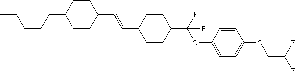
C1CC(C=CC2CCC(C(F)(OC3=CC=C(OC=C(F)F)C=C3)F)CC2)CCC1CCCCC
